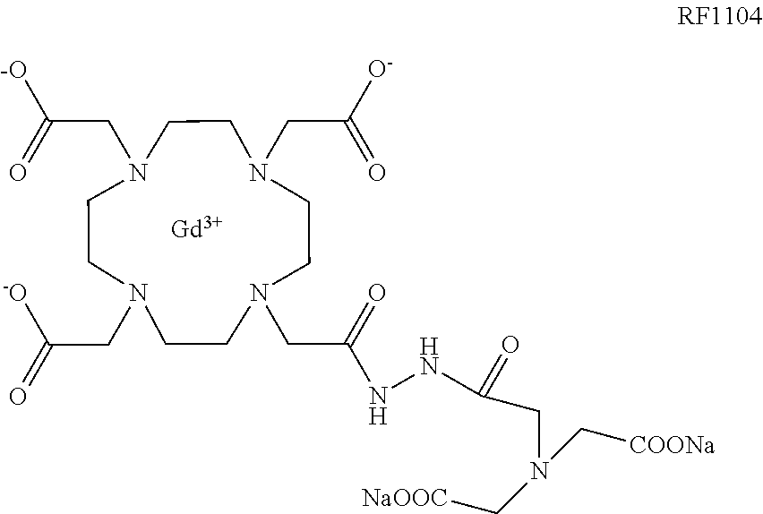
[Gd].N1(CC([-O])=O)CCN(CC(=O)[-O])CCN(CC(=O)[O-])CCN(CC(NNC(=O)CN(C[COONa])C[NaOOC])=O)CC1
